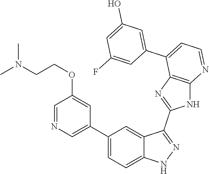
C1(C2=CC=C3C(=C2)C(C2=NC4=C(N2)N=CC=C4C2=CC(O)=CC(F)=C2)=NN3)=CN=CC(OCCN(C)C)=C1
